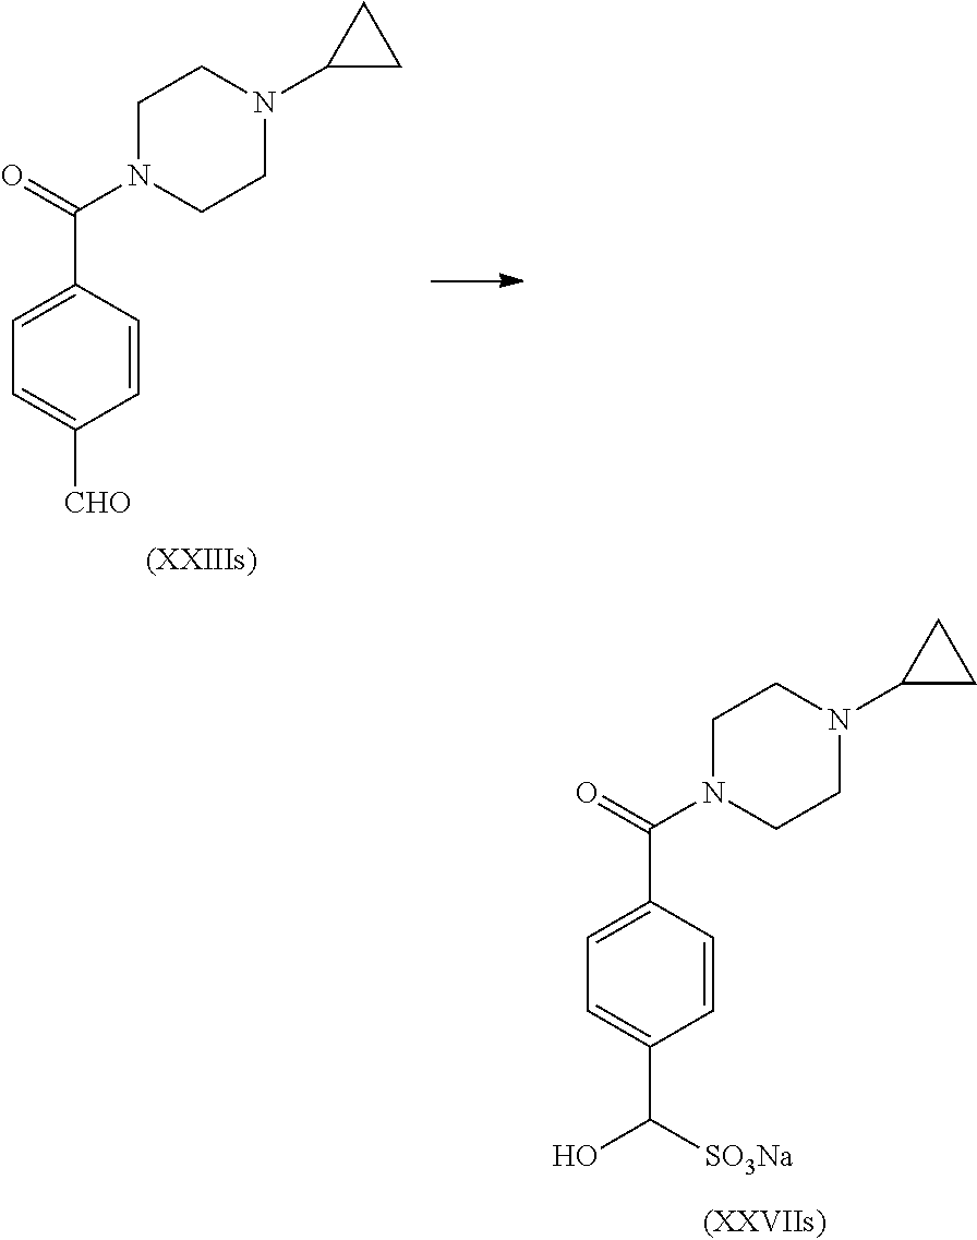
C1N(C(=O)C2=CC=C(C([SO3Na])O)C=C2)CCN(C2CC2)C1.C1N(C(=O)C2=CC=C([CHO])C=C2)CCN(C2CC2)C1
